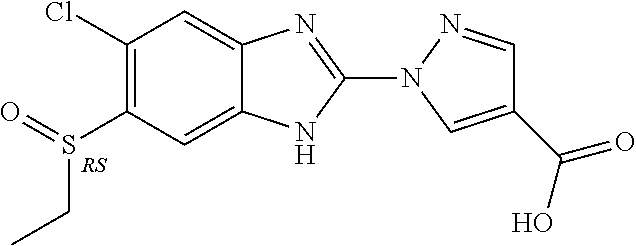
C1=C2C(=CC(Cl)=C1S(=O)CC)N=C(N1C=C(C(O)=O)C=N1)N2
